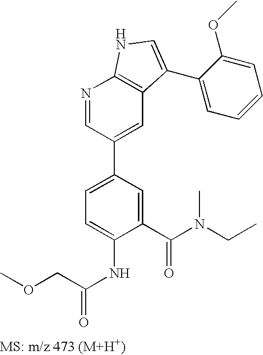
N1=CC(C2=CC=C(NC(=O)COC)C(C(N(CC)C)=O)=C2)=CC2=C1NC=C2C1=CC=CC=C1OC
